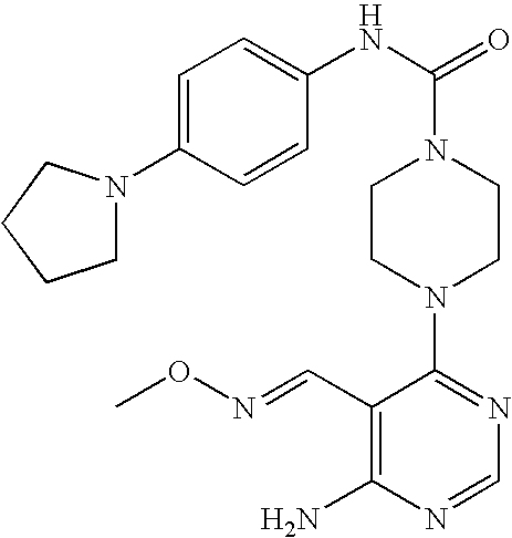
C1(N2CCN(C(=O)NC3=CC=C(N4CCCC4)C=C3)CC2)=NC=NC(N)=C1C=NOC
